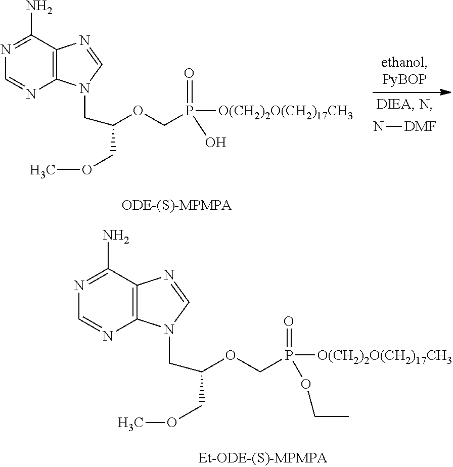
C12=C(C(N)=NC=N1)N=CN2CC(OCP(=O)([O(CH2)2O(CH2)17CH3])O)COC.N[DMF].C12=C(C(N)=NC=N1)N=CN2CC(OCP(=O)([O(CH2)2O(CH2)17CH3])OCC)COC
